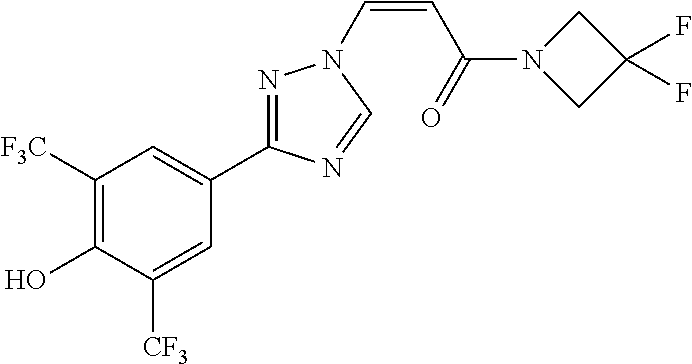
C1([F3C])=C(O)C([CF3])=CC(C2=NN(C=CC(=O)N3CC(F)(F)C3)C=N2)=C1
